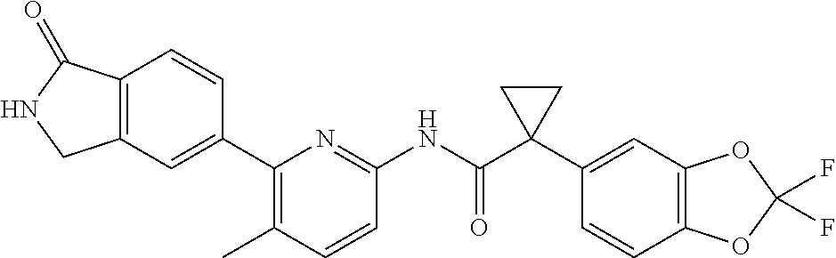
C1(C2=CC3=C(C=C2)C(=O)NC3)=C(C)C=CC(NC(C2(C3=CC4=C(C=C3)OC(F)(F)O4)CC2)=O)=N1
